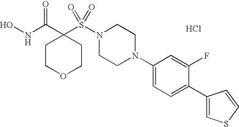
Cl.ONC(C1(S(N2CCN(C3=CC=C(C4=CSC=C4)C(F)=C3)CC2)(=O)=O)CCOCC1)=O
